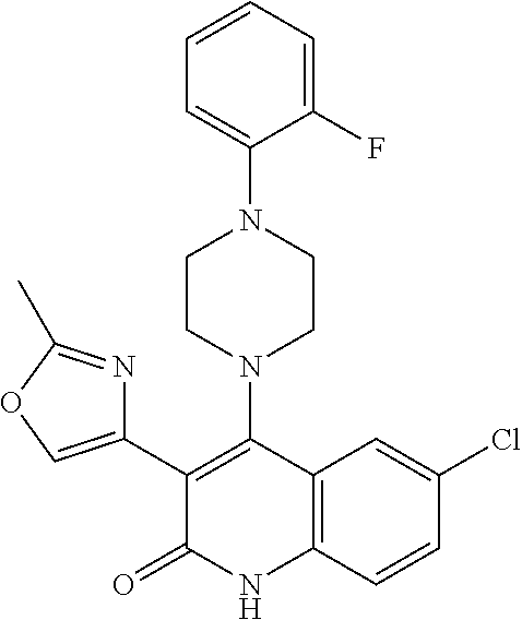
C1(C2=COC(C)=N2)=C(N2CCN(C3=CC=CC=C3F)CC2)C2=C(NC1=O)C=CC(Cl)=C2
